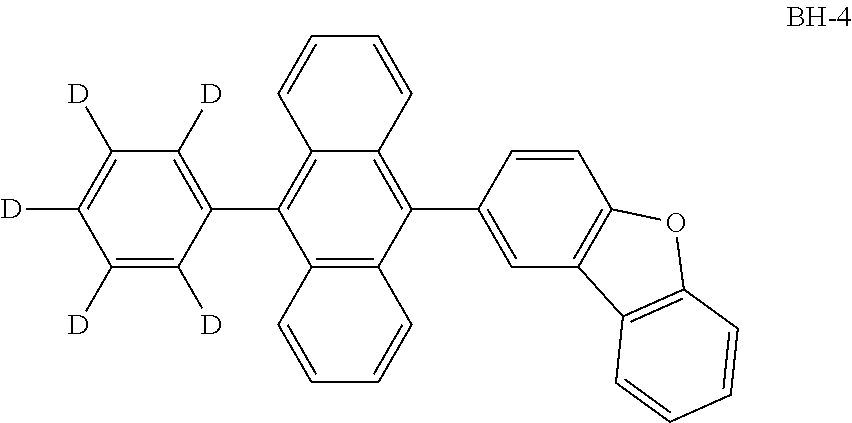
C12=C(C(C3=CC4=C(C=C3)OC3=C4C=CC=C3)=C3C(=C1C1=C([D])C([D])=C([D])C([D])=C1[D])C=CC=C3)C=CC=C2
